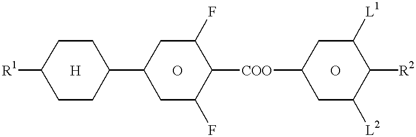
[R1]C1CCC(C2CC(F)C([COO]C3CC([L2])C([R2])C([L1])C3)C(F)C2)CC1.[H].O.O
